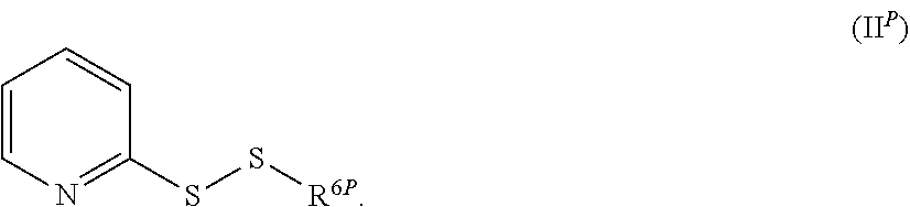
C1=CN=C(SS[R6P])C=C1
